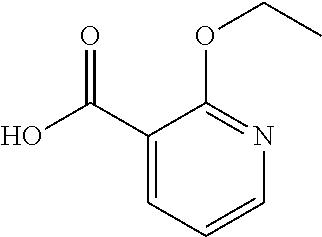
C1(C(O)=O)=CC=CN=C1OCC
